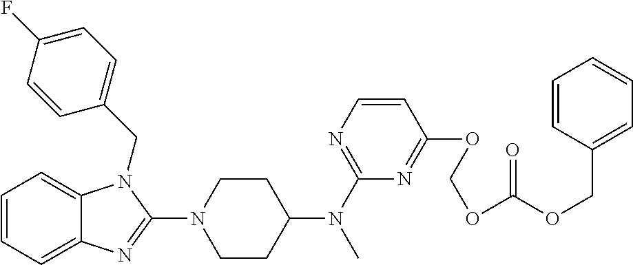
C1=CC=C2C(=C1)N(CC1=CC=C(F)C=C1)C(N1CCC(N(C)C3=NC=CC(OCOC(OCC4=CC=CC=C4)=O)=N3)CC1)=N2
